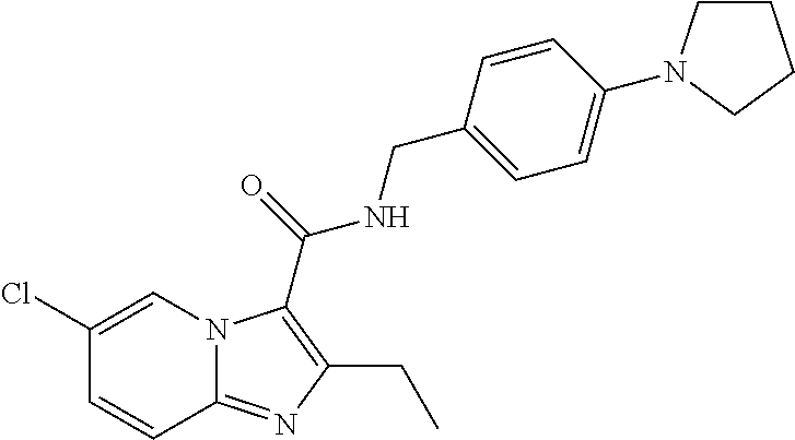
C1(Cl)=CN2C(=NC(CC)=C2C(=O)NCC2=CC=C(N3CCCC3)C=C2)C=C1
